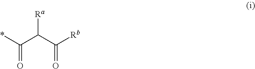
[Ra]C(C([Rb])=O)C(*)=O
